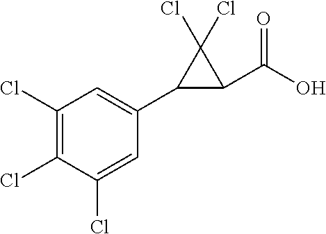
C1(Cl)=C(Cl)C(Cl)=CC(C2C(C(O)=O)C2(Cl)Cl)=C1
